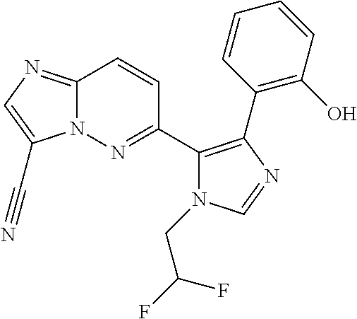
N12C(=NC=C1C#N)C=CC(C1=C(C3=C(O)C=CC=C3)N=CN1CC(F)F)=N2
